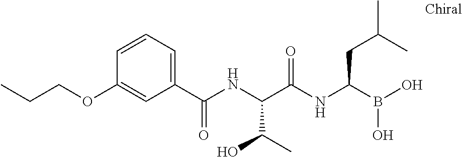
C1(C(NC(C(NC(B(O)O)CC(C)C)=O)C(C)O)=O)=CC=CC(OCCC)=C1
